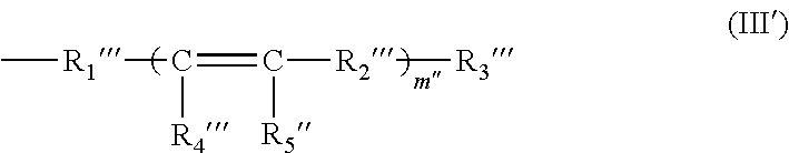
C[R1]C([R4])=C([R2][R3])[R5]
